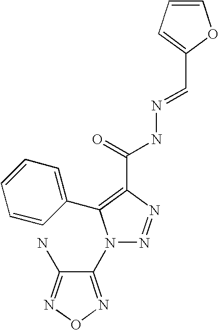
N1(C2=NON=C2N)N=NC(C(=O)NN=CC2=CC=CO2)=C1C1=CC=CC=C1
